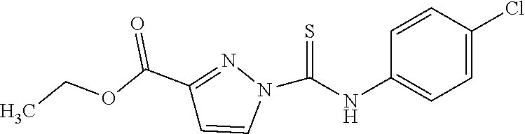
C1(NC(N2N=C(C(OCC)=O)C=C2)=S)=CC=C(Cl)C=C1
